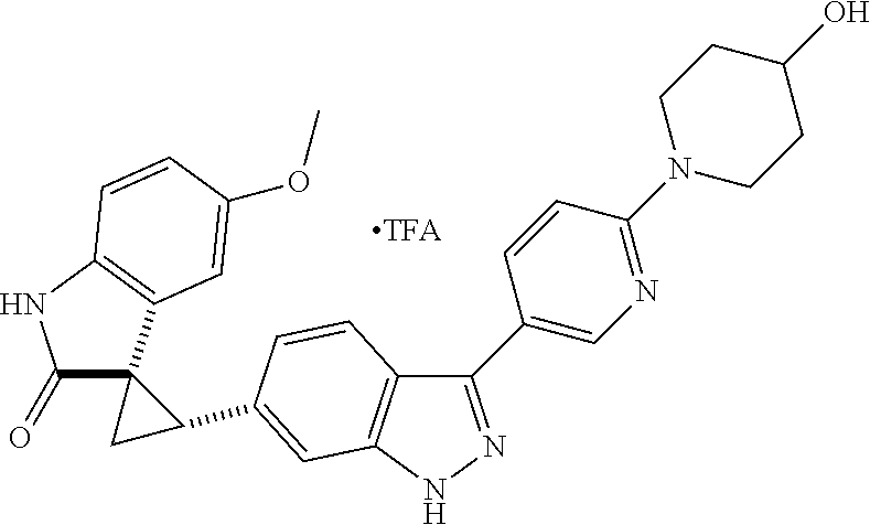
C1(C2=CN=C(N3CCC(O)CC3)C=C2)=NNC2=C1C=CC(C1C3(C(=O)NC4=C3C=C(OC)C=C4)C1)=C2
